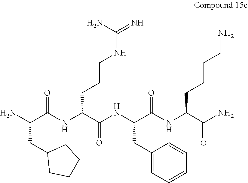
C1(CC(N)C(NC(C(NC(C(NC(C(N)=O)CCCCN)=O)CC2=CC=CC=C2)=O)CCCNC(=N)N)=O)CCCC1
